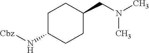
C1C(N[Cbz])CCC(CN(C)C)C1
